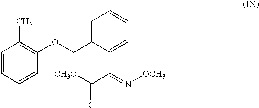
C1=CC=CC(OCC2=CC=CC=C2C(C([CH3O])=O)=N[OCH3])=C1C
